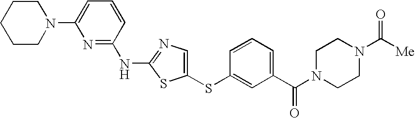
C1(SC2=CC(C(N3CCN(C([Me])=O)CC3)=O)=CC=C2)=CN=C(NC2=NC(N3CCCCC3)=CC=C2)S1
